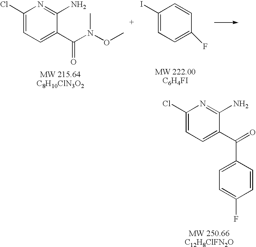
C1(I)=CC=C(F)C=C1.C1(Cl)=CC=C(C(N(C)OC)=O)C(N)=N1.C1(Cl)=CC=C(C(=O)C2=CC=C(F)C=C2)C(N)=N1
